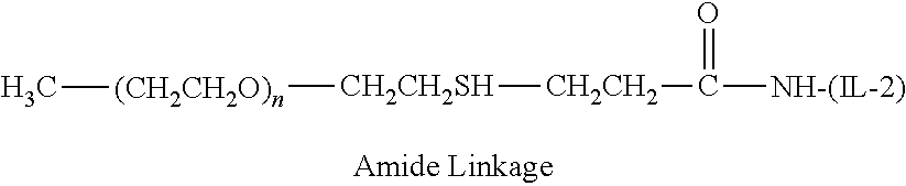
[CH2CH2SH]([CH2CH2]C(=O)[NH-(IL-2)])[(CH2CH2O)n]C
